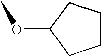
C1CCC(OC)C1
